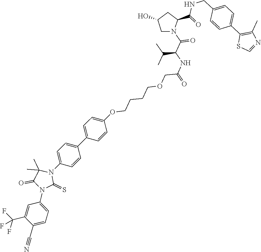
C1(C2=CC=C(OCCCCOCC(NC(C(N3C(C(NCC4=CC=C(C5=C(C)N=CS5)C=C4)=O)CC(O)C3)=O)C(C)C)=O)C=C2)=CC=C(N2C(C)(C)C(=O)N(C3=CC=C(C#N)C(C(F)(F)F)=C3)C2=S)C=C1
